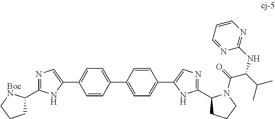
C1=CC(C2=CC=C(C3=CN=C(C4CCCN4C(=O)C(C(C)C)NC4=NC=CC=N4)N3)C=C2)=CC=C1C1=CN=C(C2CCC[BocN]2)N1
